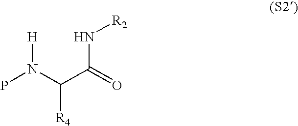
PN(C(C(=O)N[R2])[R4])[H]
